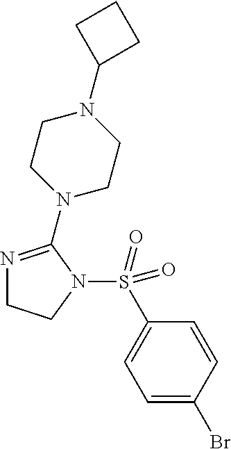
N1=C(N2CCN(C3CCC3)CC2)N(S(C2=CC=C(Br)C=C2)(=O)=O)CC1
